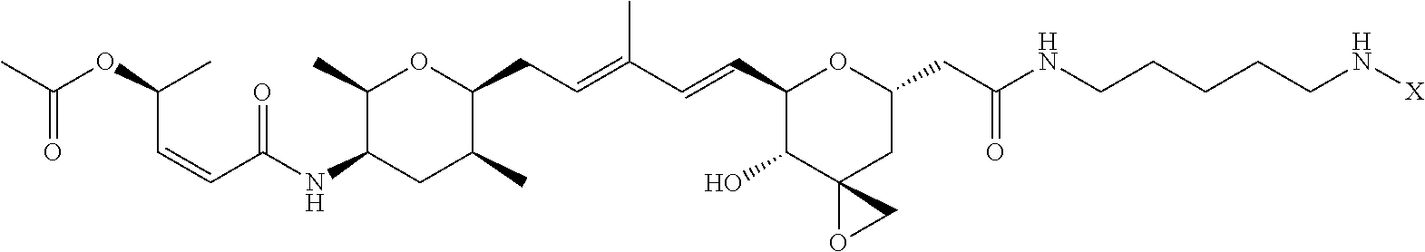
C1(C)C(NC(C=CC(OC(C)=O)C)=O)CC(C)C(CC=C(C=CC2C(O)C3(CC(CC(NCCCCCN[X])=O)O2)OC3)C)O1
